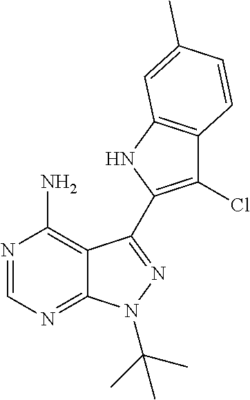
C12=C(N)N=CN=C1N(C(C)(C)C)N=C2C1=C(Cl)C2=C(N1)C=C(C)C=C2
